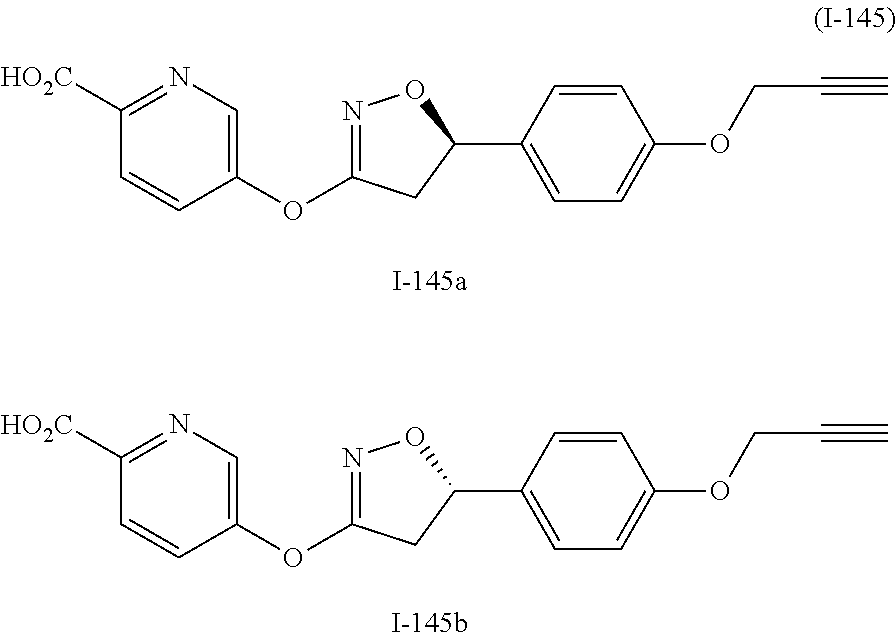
O(C1=NOC(C2=CC=C(OCC#C)C=C2)C1)C1=CN=C([HO2C])C=C1.O(C1=NOC(C2=CC=C(OCC#C)C=C2)C1)C1=CN=C([HO2C])C=C1
